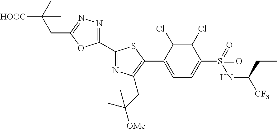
C1(C2=NN=C(CC([HOOC])(C)C)O2)=NC(CC([OMe])(C)C)=C(C2=CC=C(S(=O)(NC([CF3])CC)=O)C(Cl)=C2Cl)S1
